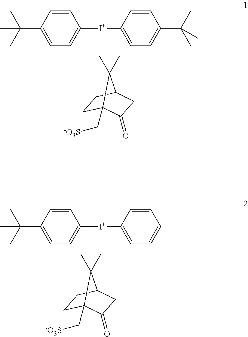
C1=CC(C(C)(C)C)=CC=C1[I+]C1=CC=C(C(C)(C)C)C=C1.C1C2(C[-O3S])C(=O)CC(C1)C2(C)C.C1=CC(C(C)(C)C)=CC=C1[I+]C1=CC=CC=C1.C1C2(C[-O3S])C(=O)CC(C1)C2(C)C
